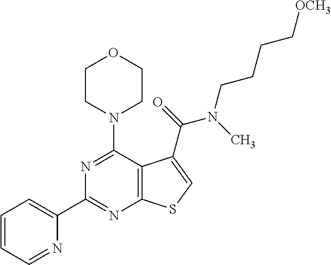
C1(C2=CC=CC=N2)=NC2=C(C(N3CCOCC3)=N1)C(C(=O)N(CCCC[OCH3])C)=CS2
